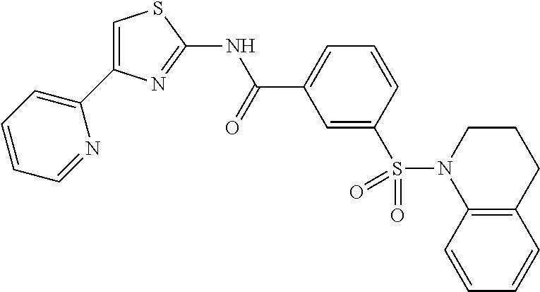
C1=C(S(N2C3=C(CCC2)C=CC=C3)(=O)=O)C=CC=C1C(NC1=NC(C2=CC=CC=N2)=CS1)=O
